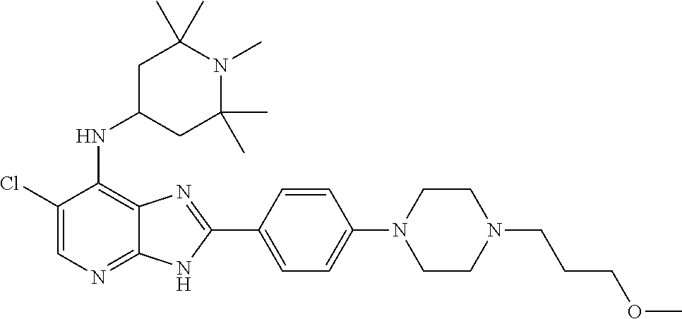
ClC1=CN=C2C(=C1NC1CC(C)(C)N(C)C(C)(C)C1)N=C(C1=CC=C(N3CCN(CCCOC)CC3)C=C1)N2
